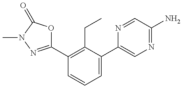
C1(C2=C(CC)C(C3=CN=C(N)C=N3)=CC=C2)=NN(C)C(=O)O1
